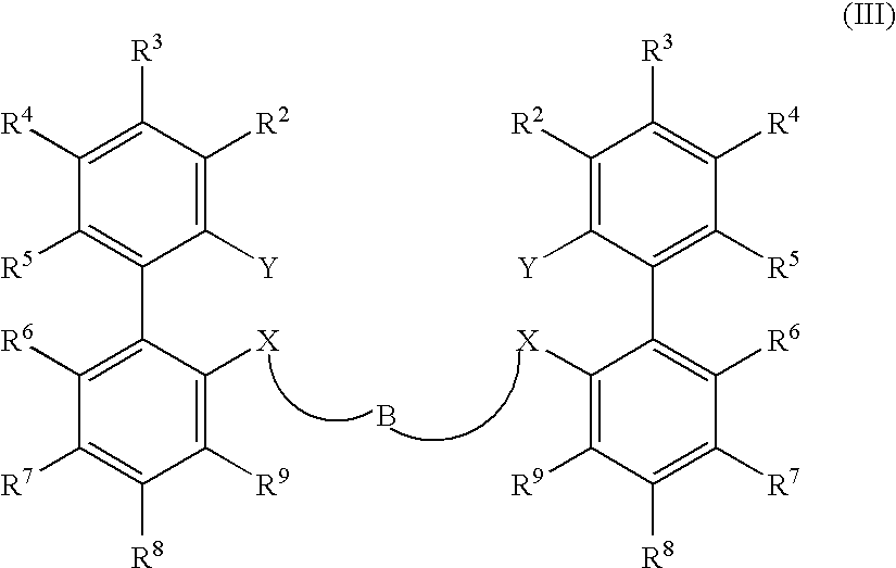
C1(C2=C([R6])C([R7])=C([R8])C([R9])=C2[X])=C([R5])C([R4])=C([R3])C([R2])=C1[Y].C1(C2=C([R6])C([R7])=C([R8])C([R9])=C2[X])=C([R5])C([R4])=C([R3])C([R2])=C1[Y].B
